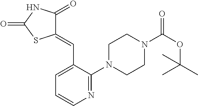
N1=C(N2CCN(C(OC(C)(C)C)=O)CC2)C(C=C2C(=O)NC(=O)S2)=CC=C1
